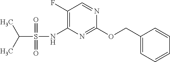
C1(F)=C(NS(C(C)C)(=O)=O)N=C(OCC2=CC=CC=C2)N=C1
